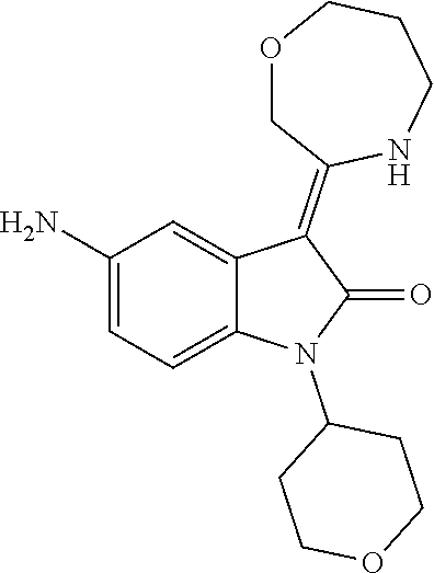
C1(N)=CC=C2C(=C1)C(=C1COCCCN1)C(=O)N2C1CCOCC1
